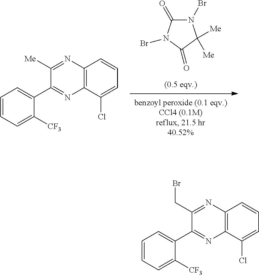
N1(Br)C(=O)N(Br)C(=O)C1([Me])[Me].C12=C(C(Cl)=CC=C1)N=C(C1=CC=CC=C1[CF3])C([Me])=N2.C12=C(C(Cl)=CC=C1)N=C(C1=CC=CC=C1[CF3])C(CBr)=N2
